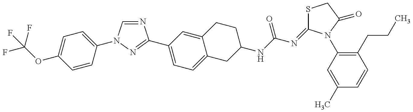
FC(OC1=CC=C(N2C=NC(C3=CC=C4C(=C3)CCC(NC(N=C3SCC(=O)N3C3=C(CCC)C=CC(C)=C3)=O)C4)=N2)C=C1)(F)F
